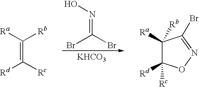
N(=C(Br)Br)O.C(=C([Rc])[Rd])([Ra])[Rb].C1([Ra])([Rb])C([Rd])([Rc])ON=C1Br.[KHCO3]
